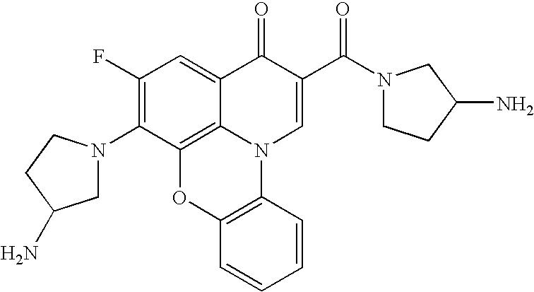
C1(F)=C(N2CC(N)CC2)C2=C3C(=C1)C(=O)C(C(N1CCC(N)C1)=O)=CN3C1=C(O2)C=CC=C1
